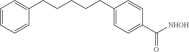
C1=CC=CC(CCCCCC2=CC=C(C([NHOH])=O)C=C2)=C1
